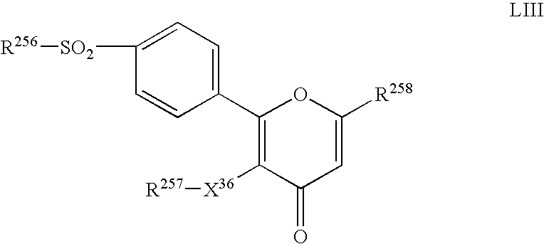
C1([SO2][R256])=CC=C(C2=C([X36][R257])C(=O)C=C([R258])O2)C=C1
